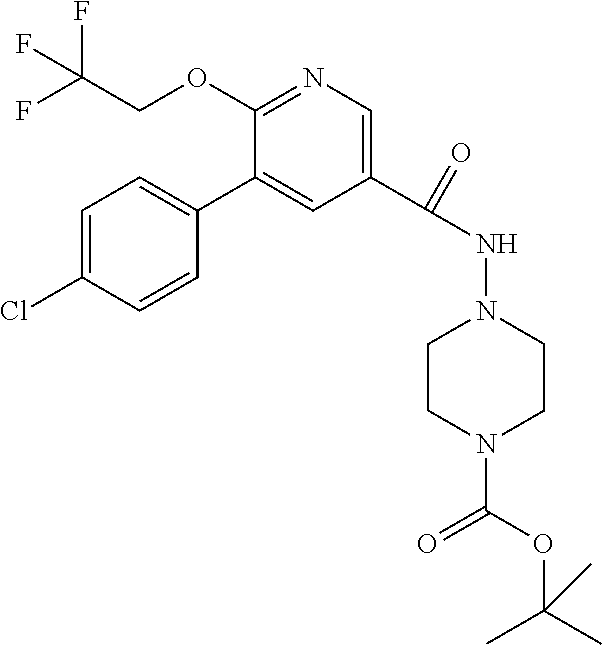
C1=C(Cl)C=CC(C2=CC(C(=O)NN3CCN(C(OC(C)(C)C)=O)CC3)=CN=C2OCC(F)(F)F)=C1
